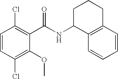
C1=CC(Cl)=C(OC)C(C(NC2C3=C(CCC2)C=CC=C3)=O)=C1Cl
